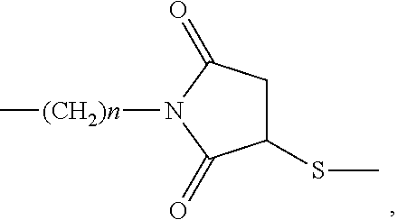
C1(SC)CC(=O)N([(CH2)n]C)C1=O
